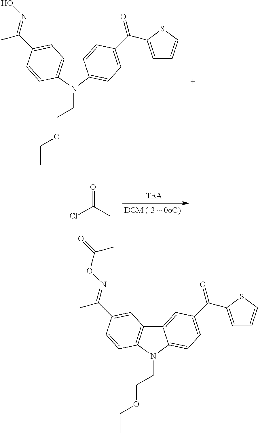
C12=CC(C(=O)C3=CC=CS3)=CC=C1N(CCOCC)C1=C2C=C(C(=NO)C)C=C1.ClC(C)=O.C12=CC(C(=O)C3=CC=CS3)=CC=C1N(CCOCC)C1=C2C=C(C(=NOC(=O)C)C)C=C1
